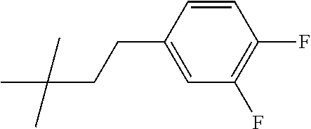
C1=CC(CCC(C)(C)C)=CC(F)=C1F
